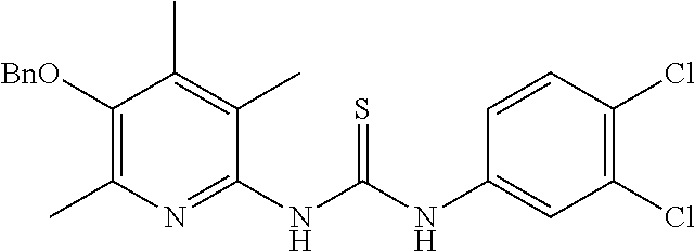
C1(NC(NC2=CC(Cl)=C(Cl)C=C2)=S)=NC(C)=C([BnO])C(C)=C1C
